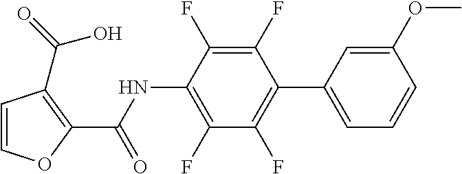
C1=COC(C(NC2=C(F)C(F)=C(C3=CC=CC(OC)=C3)C(F)=C2F)=O)=C1C(=O)O
